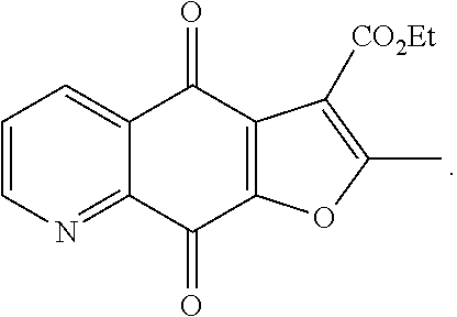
C1=CN=C2C(=C1)C(=O)C1=C(C2=O)OC(C)=C1[CO2Et]
